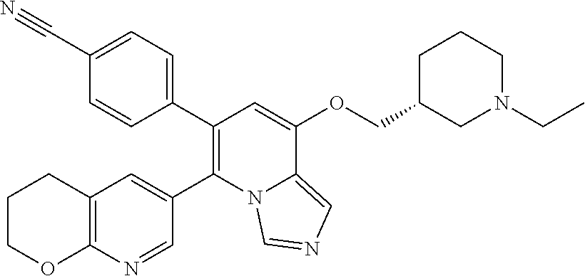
C1(C#N)=CC=C(C2=C(C3=CC4=C(N=C3)OCCC4)N3C(=CN=C3)C(OCC3CN(CC)CCC3)=C2)C=C1
